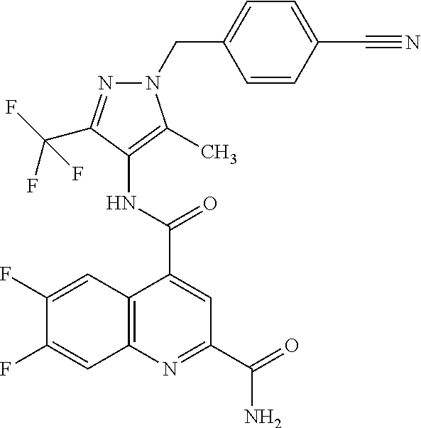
C12=C(N=C(C(N)=O)C=C1C(=O)NC1=C(C)N(CC3=CC=C(C#N)C=C3)N=C1C(F)(F)F)C=C(F)C(F)=C2
